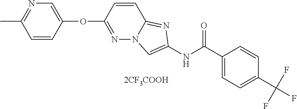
[2CF3COOH].O(C1=NN2C(=NC(NC(C3=CC=C(C(F)(F)F)C=C3)=O)=C2)C=C1)C1=CN=C(C)C=C1
